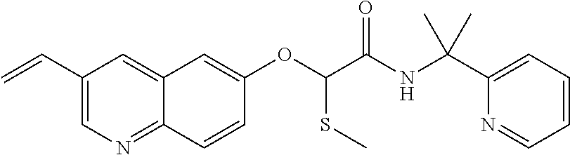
C1(C=C)=CN=C2C(=C1)C=C(OC(SC)C(NC(C1=CC=CC=N1)(C)C)=O)C=C2
